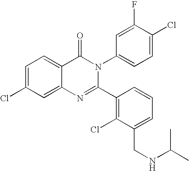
C1=C(Cl)C=C2C(=C1)C(=O)N(C1=CC=C(Cl)C(F)=C1)C(C1=C(Cl)C(CNC(C)C)=CC=C1)=N2
